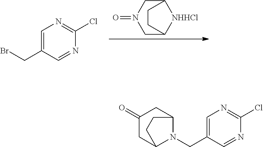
C12CN(=O)CC([NHHCl]1)CC2.C1=C(CBr)C=NC(Cl)=N1.C12CC(=O)CC(CC1)N2CC1=CN=C(Cl)N=C1
